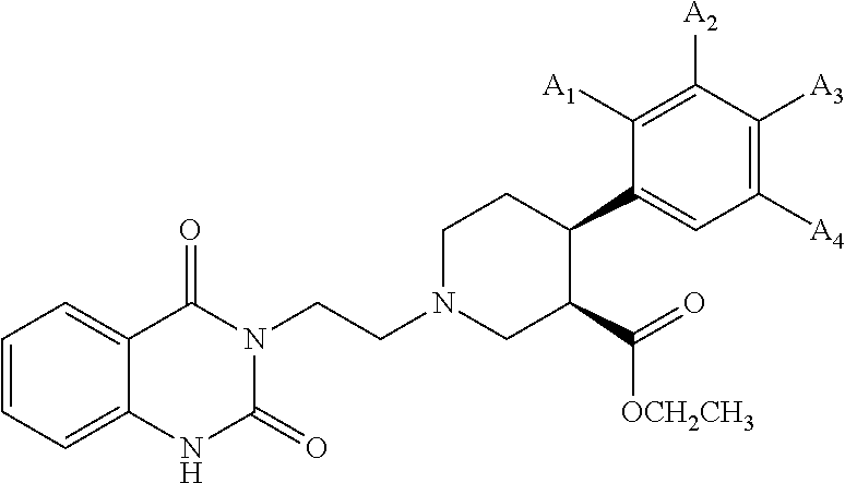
N1C(=O)N(CCN2CC(C(=O)[OCH2CH3])C(C3=CC([A4])=C([A3])C([A2])=C3[A1])CC2)C(=O)C2=CC=CC=C12
